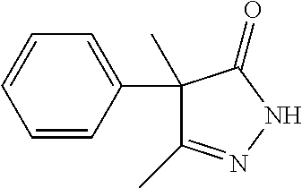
C1=CC(C2(C)C(C)=NNC2=O)=CC=C1
